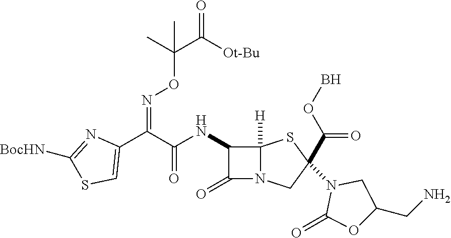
C1(C(C(NC2C(=O)N3C2([H])SC(C(OB)=O)(N2C(=O)OC(CN)C2)C3)=O)=NOC(C([Ot-Bu])=O)(C)C)=CSC([BocHN])=N1
